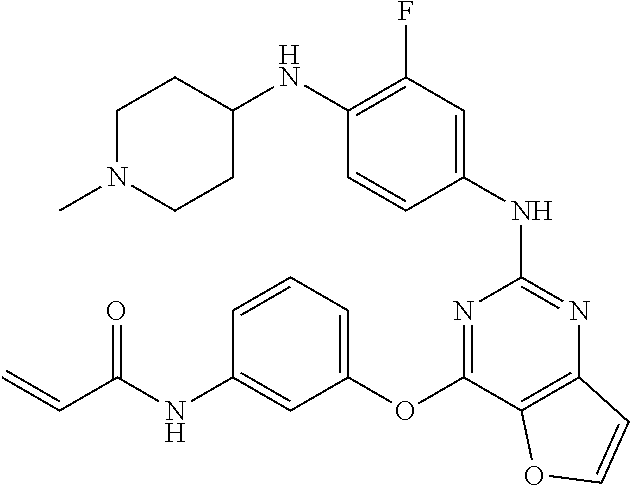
C1=CC(NC2=NC3=C(C(OC4=CC=CC(NC(C=C)=O)=C4)=N2)OC=C3)=CC(F)=C1NC1CCN(C)CC1
